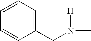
C(N([H])C)C1=CC=CC=C1
